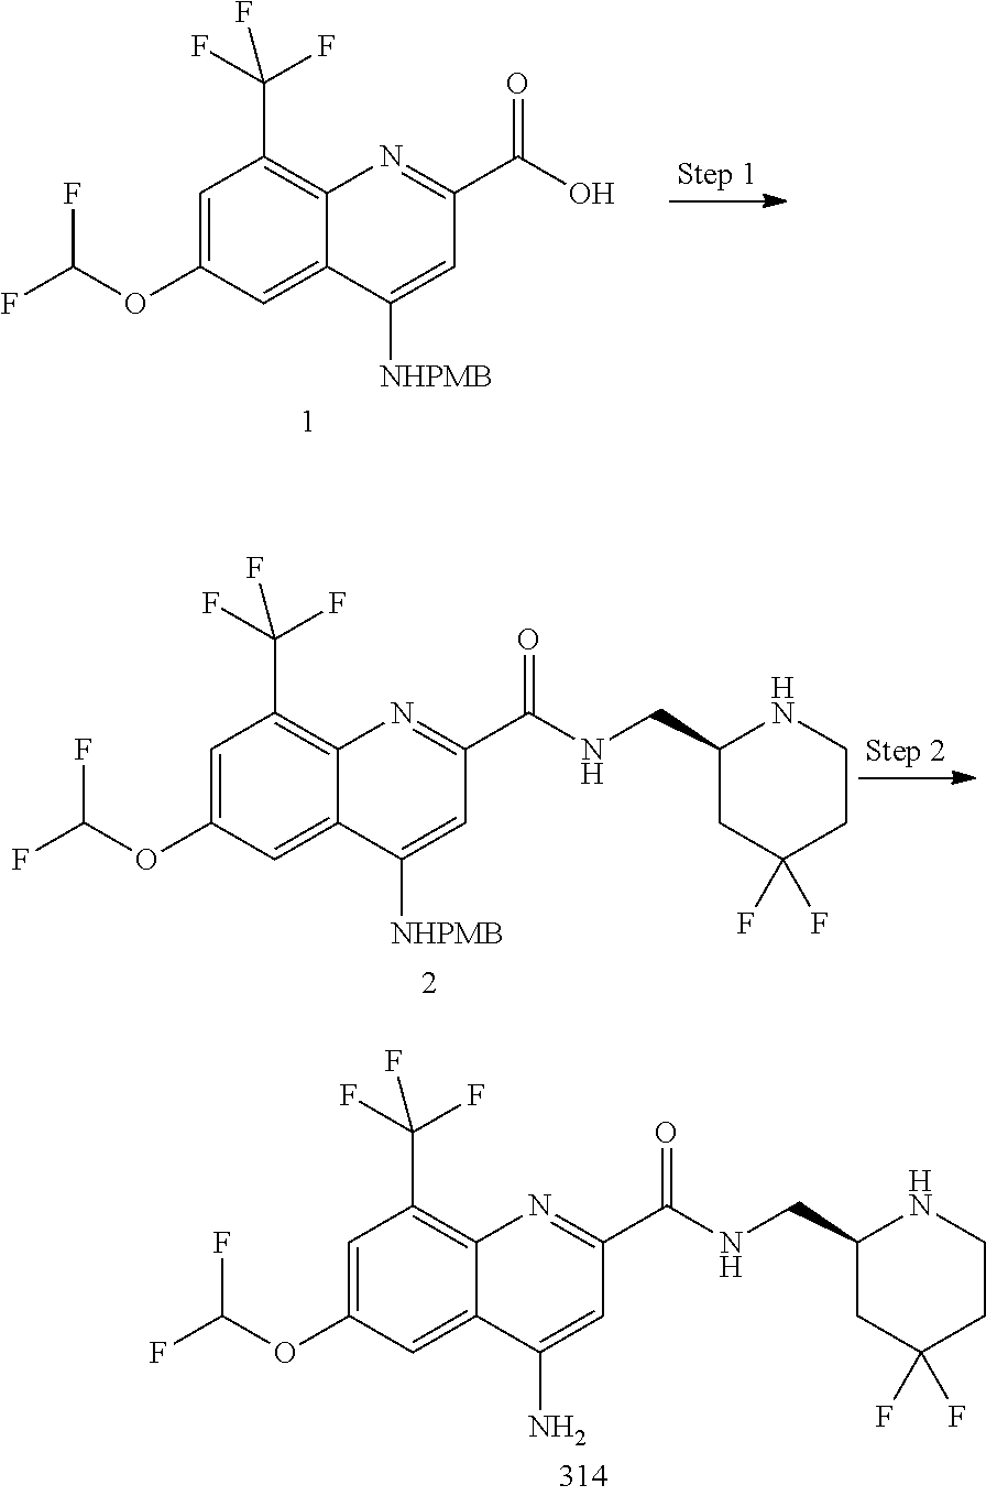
C1=C(OC(F)F)C=C2C(=C1C(F)(F)F)N=C(C(NCC1CC(F)(F)CCN1)=O)C=C2N.C1=C(OC(F)F)C=C2C(=C1C(F)(F)F)N=C(C(O)=O)C=C2[NHPMB].C1=C(OC(F)F)C=C2C(=C1C(F)(F)F)N=C(C(NCC1CC(F)(F)CCN1)=O)C=C2[NHPMB]
